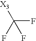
[X3]C(F)(F)F
